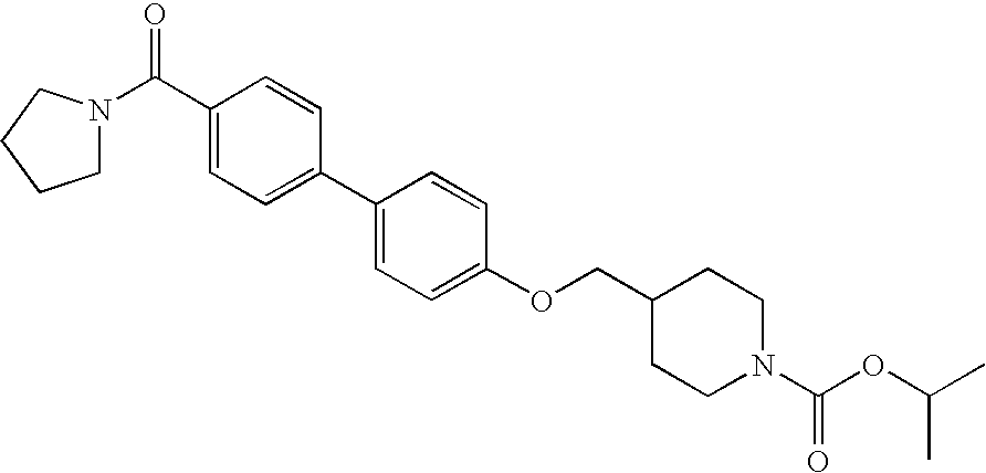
C1(C(N2CCCC2)=O)=CC=C(C2=CC=C(OCC3CCN(C(OC(C)C)=O)CC3)C=C2)C=C1
